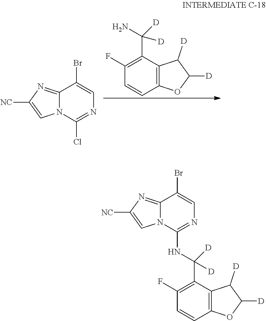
C1(F)=C(C([D])([D])N)C2=C(C=C1)OC([D])C2[D].C12=NC([NC])=CN1C(Cl)=NC=C2Br.C12=NC([NC])=CN1C(NC([D])([D])C1=C(F)C=CC3=C1C([D])C([D])O3)=NC=C2Br
